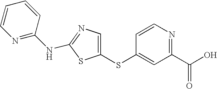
C1=CN=C(NC2=NC=C(SC3=CC(C(O)=O)=NC=C3)S2)C=C1
